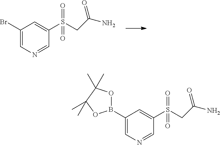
C1(Br)=CN=CC(S(CC(N)=O)(=O)=O)=C1.C1(B2OC(C)(C)C(C)(C)O2)=CN=CC(S(CC(N)=O)(=O)=O)=C1
